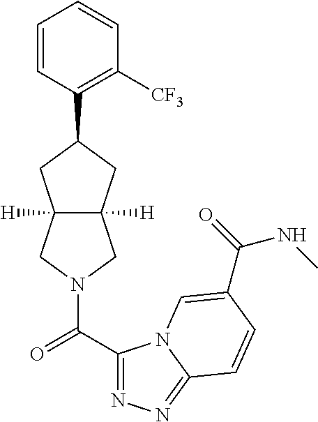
C1=CC(C2CC3([H])C([H])(C2)CN(C(C2=NN=C4N2C=C(C(=O)NC)C=C4)=O)C3)=C([CF3])C=C1
